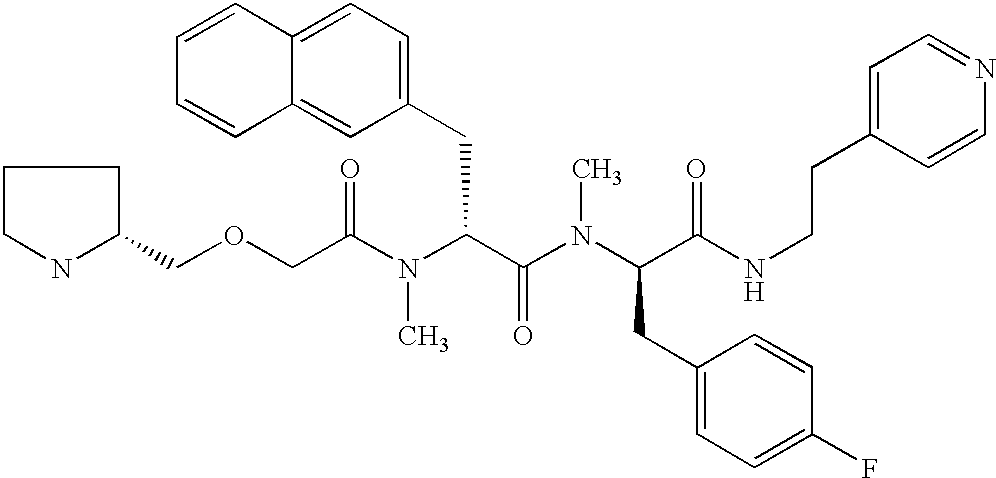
C(C(N(C(C(N(C(C(NCCC1=CC=NC=C1)=O)CC1=CC=C(F)C=C1)C)=O)CC1=CC=C2C(=C1)C=CC=C2)C)=O)OCC1CCCN1
